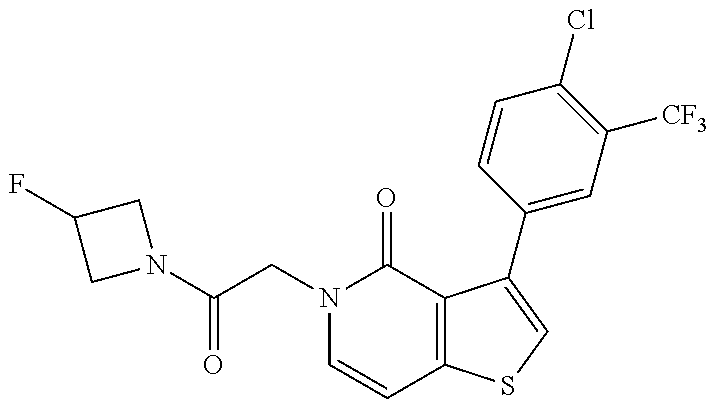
N1(C(CN2C=CC3=C(C2=O)C(C2=CC([CF3])=C(Cl)C=C2)=CS3)=O)CC(F)C1
